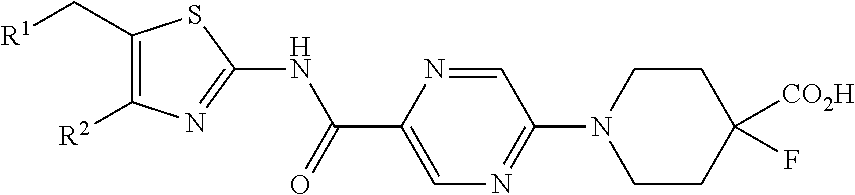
C1=NC(C(NC2=NC([R2])=C(C[R1])S2)=O)=CN=C1N1CCC(F)([CO2H])CC1
